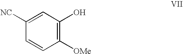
C1([OMe])=C(O)C=C([NC])C=C1
